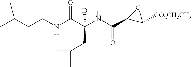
CC(CCNC(C(NC(C1C([CO2CH2CH3])O1)=O)(CC(C)C)[D])=O)C
